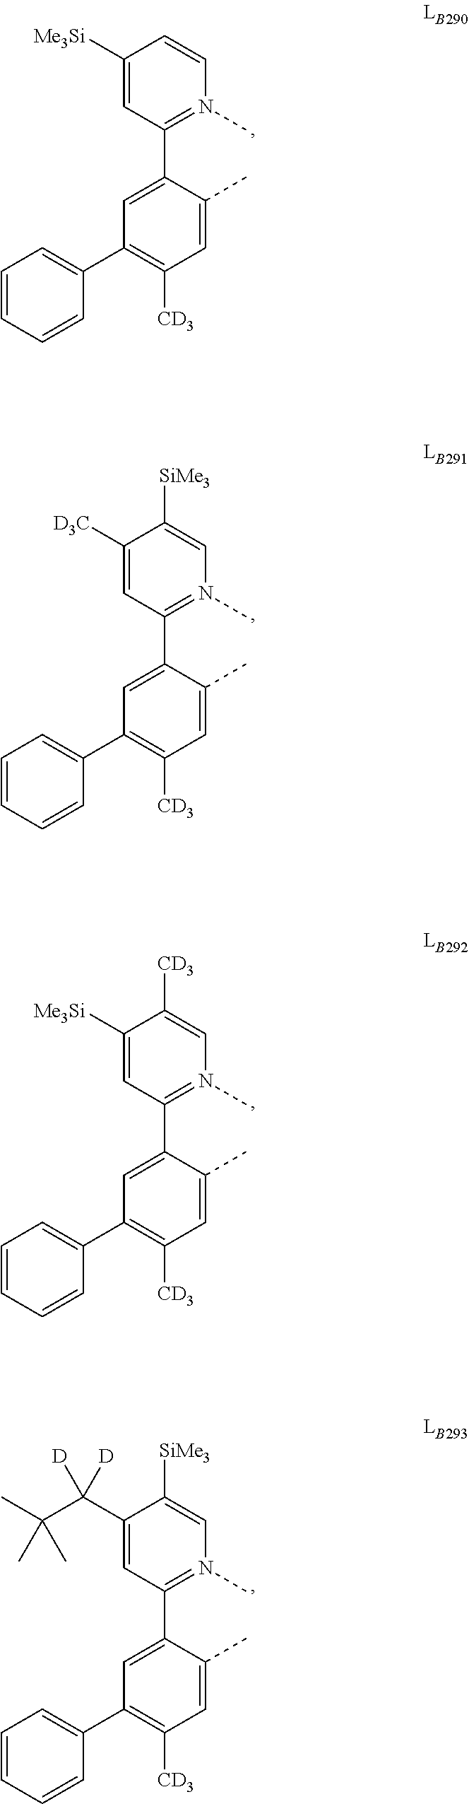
C1=C([Me3Si])C=CN(C)=C1C1=CC(C2=CC=CC=C2)=C([CD3])C=C1C.C1=C([D3C])C([SiMe3])=CN(C)=C1C1=CC(C2=CC=CC=C2)=C([CD3])C=C1C.C1=C([Me3Si])C([CD3])=CN(C)=C1C1=CC(C2=CC=CC=C2)=C([CD3])C=C1C.C1=C(C(C(C)(C)C)([D])[D])C([SiMe3])=CN(C)=C1C1=CC(C2=CC=CC=C2)=C([CD3])C=C1C
